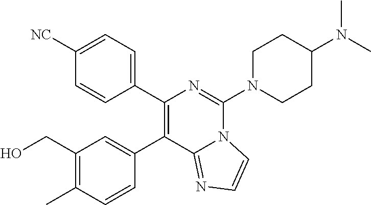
C1(C2=CC(CO)=C(C)C=C2)=C(C2=CC=C([NC])C=C2)N=C(N2CCC(N(C)C)CC2)N2C1=NC=C2
